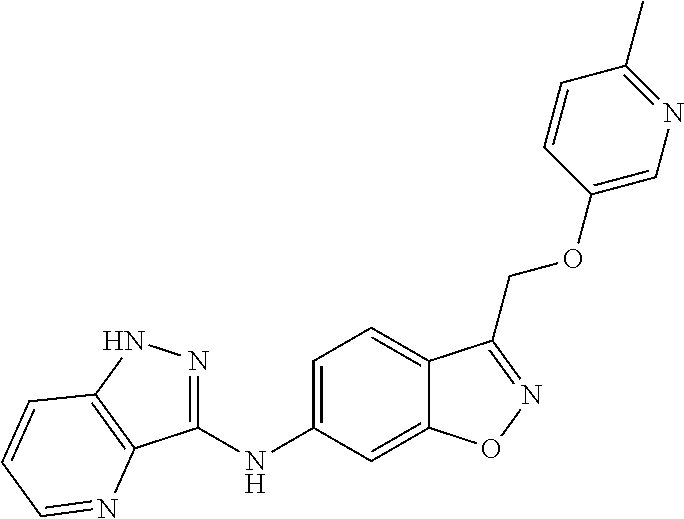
C1=C(NC2=NNC3=C2N=CC=C3)C=C2C(=C1)C(COC1=CN=C(C)C=C1)=NO2
